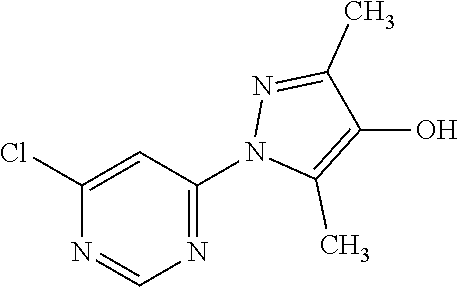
N1=C(N2C(C)=C(O)C(C)=N2)C=C(Cl)N=C1
